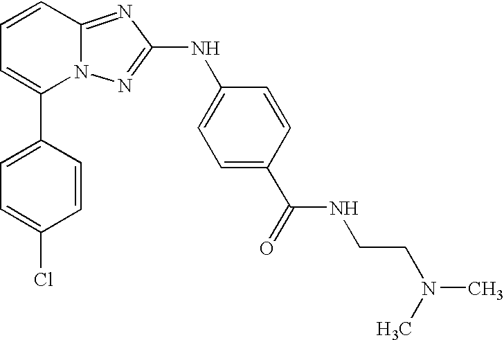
C1(C2=CC=C(Cl)C=C2)=CC=CC2=NC(NC3=CC=C(C(NCCN(C)C)=O)C=C3)=NN12
